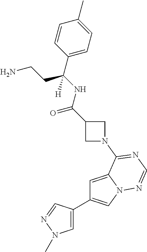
C1=C2N(C=C1C1=CN(C)N=C1)N=CN=C2N1CC(C(NC(C2=CC=C(C)C=C2)(CCN)[H])=O)C1
